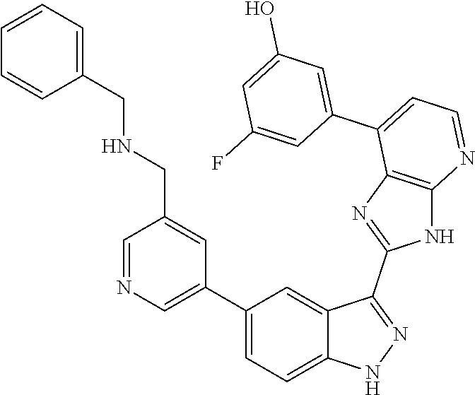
C1=NC=C(C2=CC=C3C(=C2)C(C2=NC4=C(N2)N=CC=C4C2=CC(O)=CC(F)=C2)=NN3)C=C1CNCC1=CC=CC=C1
